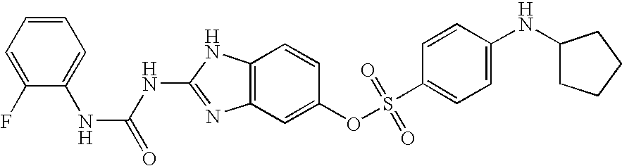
C12=C(C=C(OS(C3=CC=C(NC4CCCC4)C=C3)(=O)=O)C=C1)N=C(NC(=O)NC1=CC=CC=C1F)N2
